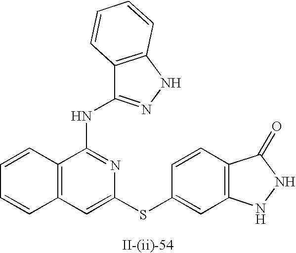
C12=C(C=C(SC3=CC4=C(C=C3)C(=O)NN4)N=C1NC1=NNC3=C1C=CC=C3)C=CC=C2
